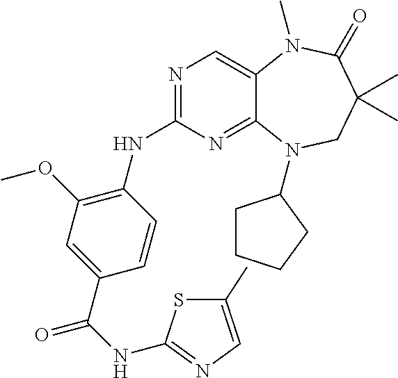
N1=C(NC2=C(OC)C=C(C(NC3=NC=C(C)S3)=O)C=C2)N=C2C(=C1)N(C)C(=O)C(C)(C)CN2C1CCCC1
